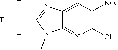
C12=CC([NO2])=C(Cl)N=C1N(C)C(C(F)(F)F)=N2
